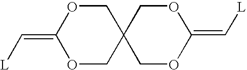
O1CC2(COC1=C[L])COC(=C[L])OC2
